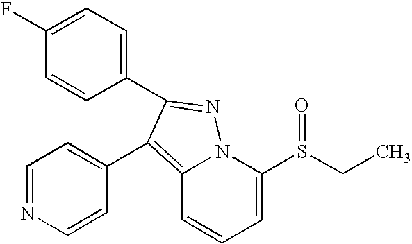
C1(F)=CC=C(C2=NN3C(=C2C2=CC=NC=C2)C=CC=C3S(CC)=O)C=C1
